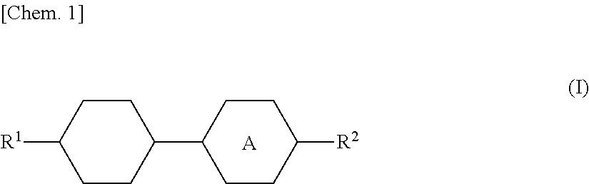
[R2]C1CCC(C2CCC([R1])CC2)CC1.[A]
